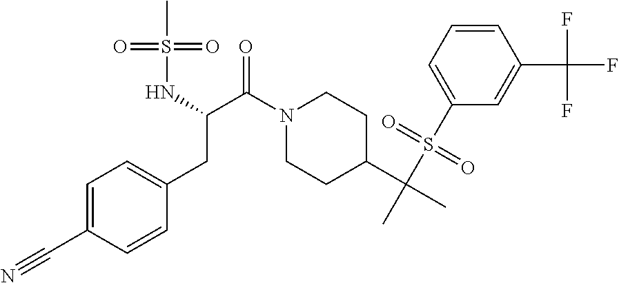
C(N1CCC(C(C)(S(C2=CC=CC(C(F)(F)F)=C2)(=O)=O)C)CC1)(=O)C(CC1=CC=C(C#N)C=C1)NS(C)(=O)=O
